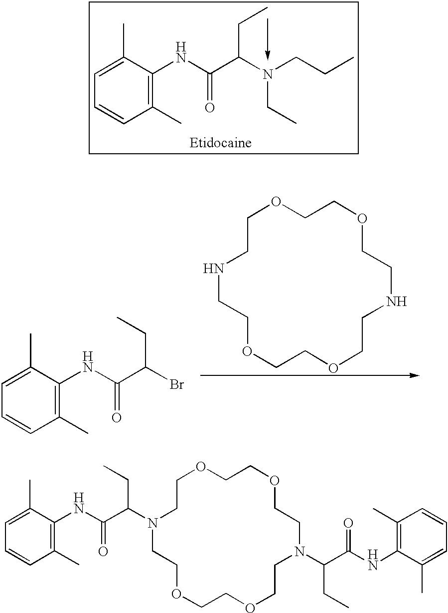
C1=C(C)C(NC(=O)C(N(CC)CCC)CC)=C(C)C=C1.C1=C(C)C(NC(=O)C(Br)CC)=C(C)C=C1.C1CNCCOCCOCCNCCOCCO1.C1=C(C)C(NC(=O)C(CC)N2CCOCCOCCN(C(C(=O)NC3=C(C)C=CC=C3C)CC)CCOCCOCC2)=C(C)C=C1
